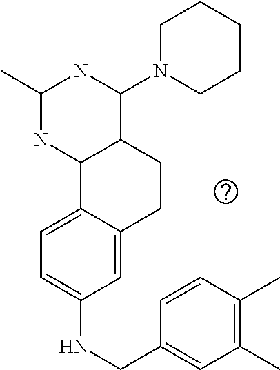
C1(NCC2=CC(C)=C(C)C=C2)=CC=C2C(=C1)CCC1C2NC(C)NC1N1CCCCC1
